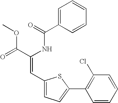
C1=C(C(=O)NC(C(=O)OC)=CC2=CC=C(C3=C(Cl)C=CC=C3)S2)C=CC=C1
